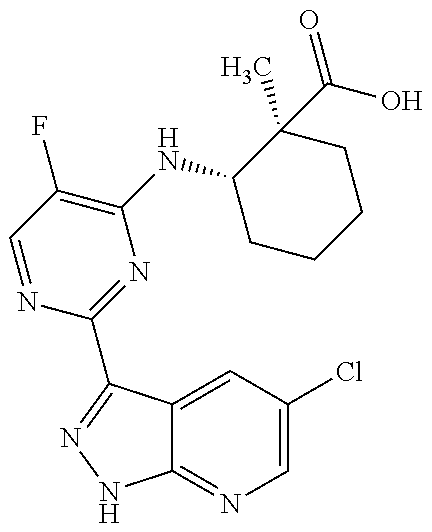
C12=NC=C(Cl)C=C1C(C1=NC(NC3CCCCC3(C)C(O)=O)=C(F)C=N1)=NN2
